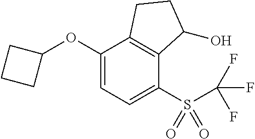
O(C1=CC=C(S(=O)(=O)C(F)(F)F)C2=C1CCC2O)C1CCC1
